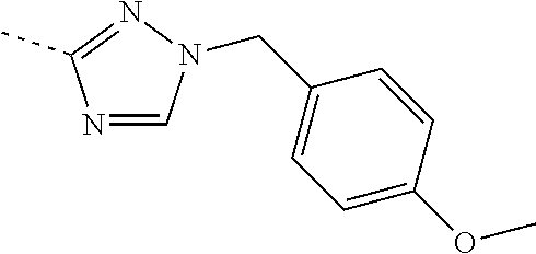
N1=CN(CC2=CC=C(OC)C=C2)N=C1C
